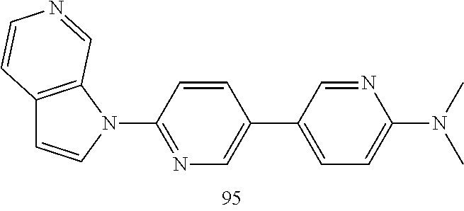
C12=C(N(C3=NC=C(C4=CC=C(N(C)C)N=C4)C=C3)C=C1)C=NC=C2
